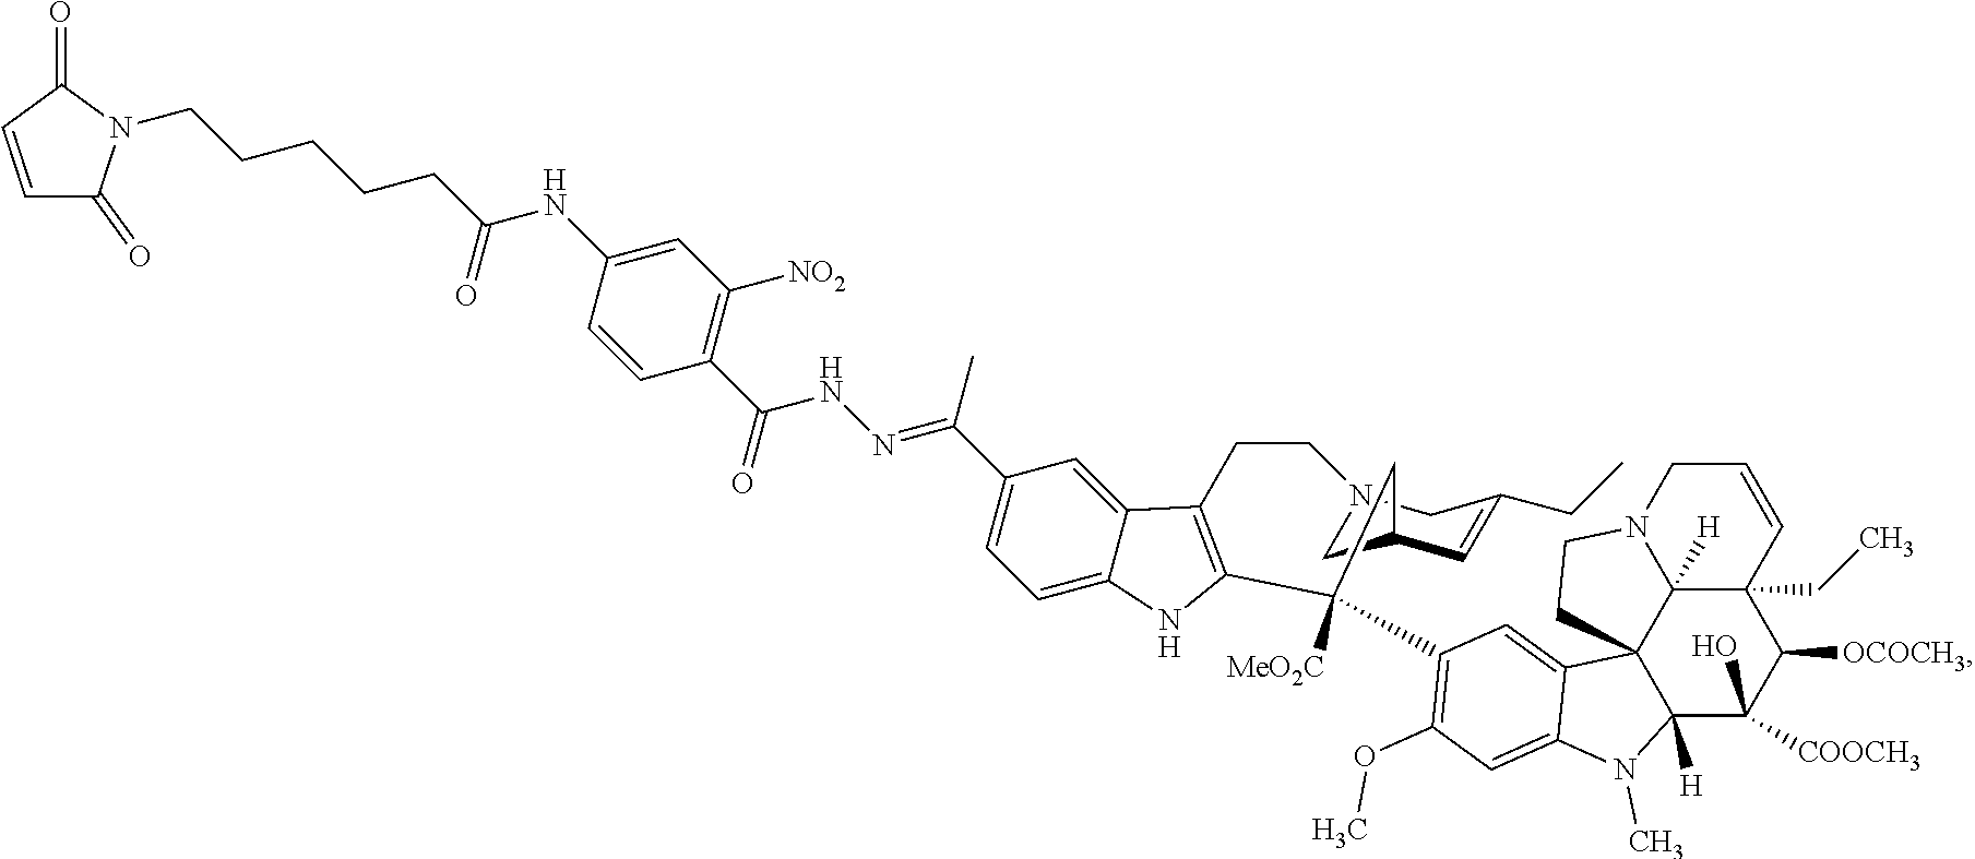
C1=CC(=O)N(CCCCCC(NC2=CC([NO2])=C(C(=O)NN=C(C3=CC=C4C(=C3)C3=C(N4)C([MeO2C])(C4=C(OC)C=C5C(=C4)C46C7([H])C(CC)(C([OCOCH3])C([COOCH3])(O)C4([H])N5C)C=CCN7CC6)CC4CN(CC3)CC(CC)=C4)C)C=C2)=O)C1=O
